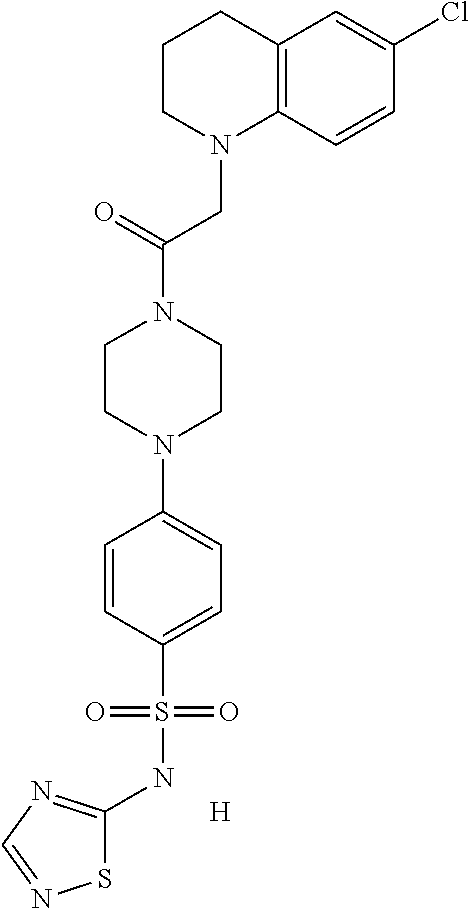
C12=C(C=CC(Cl)=C1)N(CC(N1CCN(C3=CC=C(S(NC4=NC=NS4)(=O)=O)C=C3)CC1)=O)CCC2.[H]
